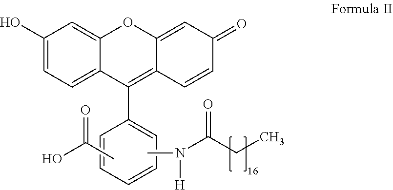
C12=CC(O)=CC=C1C(C1=CC=CC=C1)=C1C(=CC(=O)C=C1)O2.CC(O)=O.CN([H])C(=O)CC
